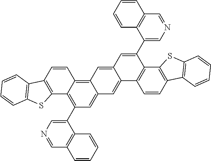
C1(C2=C3C(=C4C(=C2)C=C2C(=C4)C=C(C4=CN=CC5=C4C=CC=C5)C4=C2C=CC2=C4SC4=C2C=CC=C4)C=CC2=C3SC3=C2C=CC=C3)=CN=CC2=C1C=CC=C2
